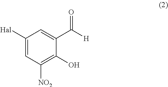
C1([Hal])=CC([NO2])=C(O)C(C([H])=O)=C1
